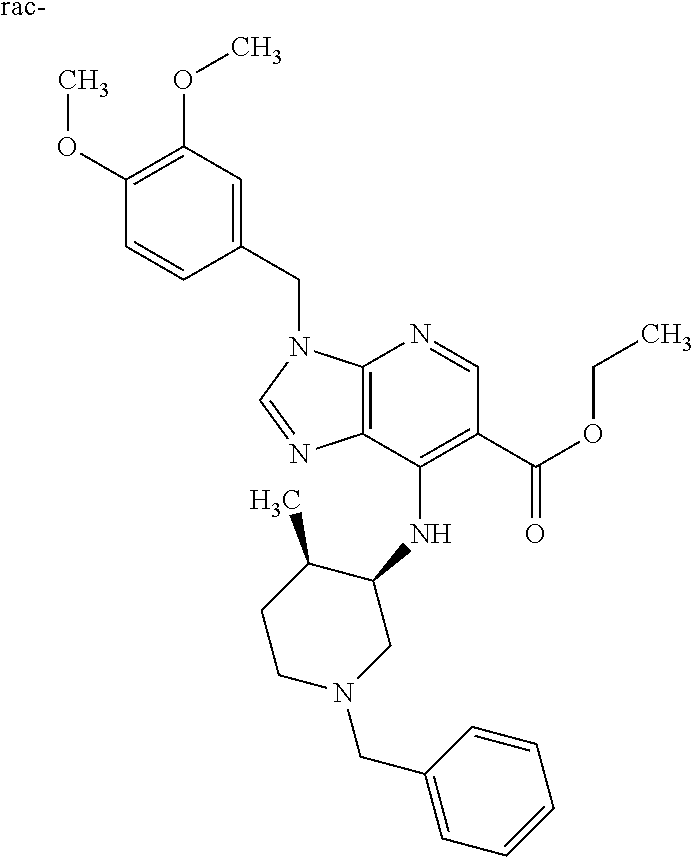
C12=C(C(NC3C(C)CCN(CC4=CC=CC=C4)C3)=C(C(=O)OCC)C=N1)N=CN2CC1=CC(OC)=C(OC)C=C1.[rac-]
